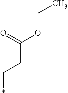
O=C(OCC)CC*
